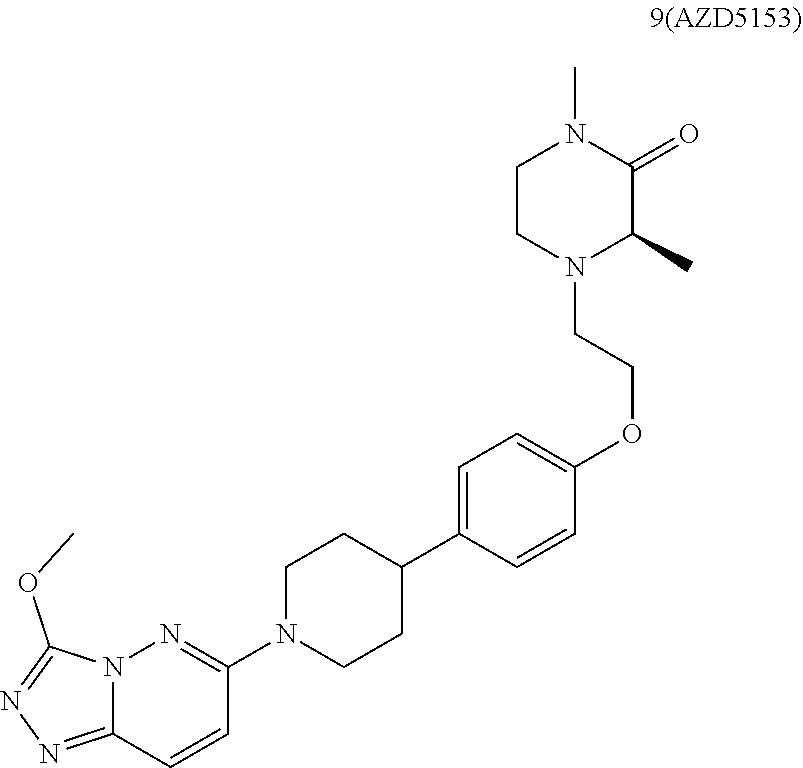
C1CN(CCOC2=CC=C(C3CCN(C4=NN5C(=NN=C5OC)C=C4)CC3)C=C2)C(C)C(=O)N1C
